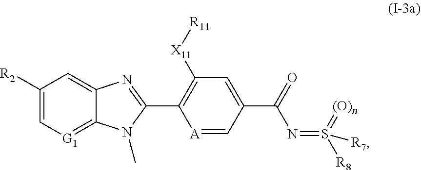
C1([R2])=C[G1]=C2C(=C1)N=C(C1=C([X11][R11])C=C(C(=O)N=S([R8])(=[(O)n])[R7])C=[A]1)N2C
